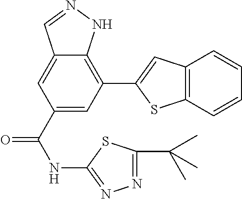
C1(C(NC2=NN=C(C(C)(C)C)S2)=O)=CC(C2=CC3=C(S2)C=CC=C3)=C2C(=C1)C=NN2
